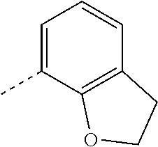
C1=C(C)C2=C(C=C1)CCO2
